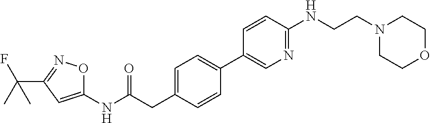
N(C(CC1=CC=C(C2=CN=C(NCCN3CCOCC3)C=C2)C=C1)=O)C1=CC(C(F)(C)C)=NO1
